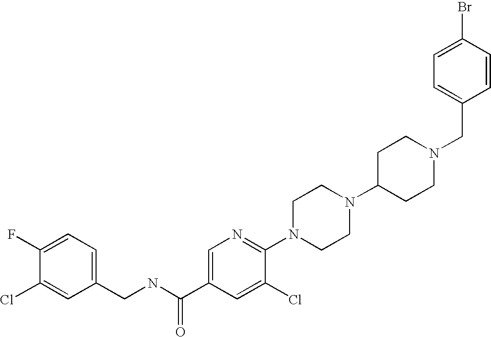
C(N1CCC(N2CCN(C3=NC=C(C(NCC4=CC=C(F)C(Cl)=C4)=O)C=C3Cl)CC2)CC1)C1=CC=C(Br)C=C1
